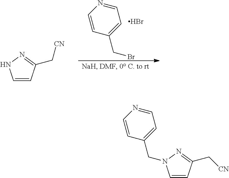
C1=CC(CBr)=CC=N1.Br.C1=CC(C[CN])=NN1.C1=CC(C[CN])=NN1CC1=CC=NC=C1
